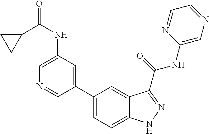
C1(NC(=O)C2CC2)=CN=CC(C2=CC=C3C(=C2)C(C(NC2=CN=CC=N2)=O)=NN3)=C1
